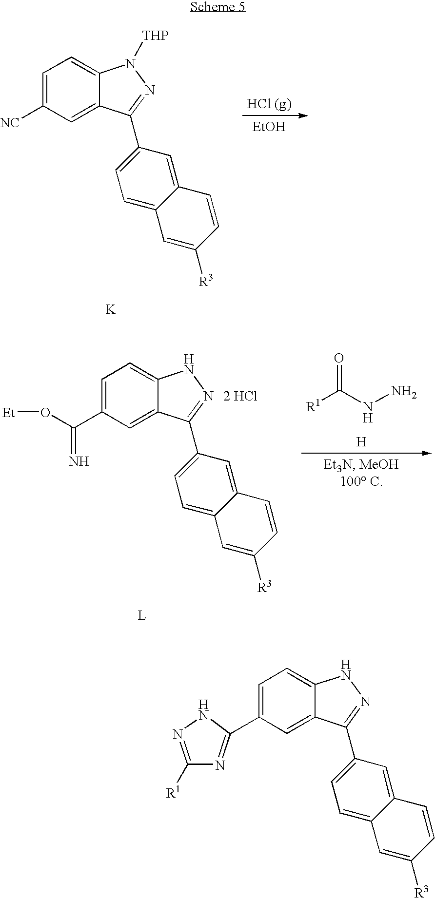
C1=C(C2=NC([R1])=NN2)C=C2C(=C1)NN=C2C1=CC=C2C(=C1)C=CC([R3])=C2.C1=C([NC])C=C2C(=C1)N([THP])N=C2C1=CC=C2C(=C1)C=CC([R3])=C2.[K].[EtOH].C1=C(C(O[Et])=N)C=C2C(=C1)NN=C2C1=CC=C2C(=C1)C=CC([R3])=C2.[L].[R1]C(NN)=O.[H].[2 HCl]
